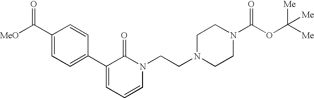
C1(C2=CC=C(C([MeO])=O)C=C2)=CC=CN(CCN2CCN(C(OC([Me])([Me])[Me])=O)CC2)C1=O
